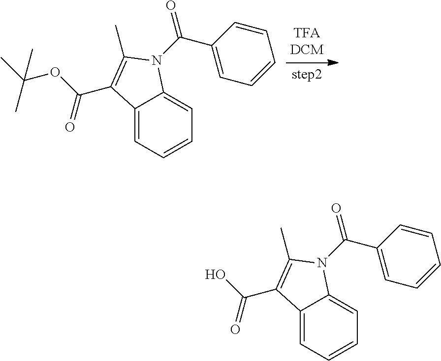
C12=CC=CC=C1N(C(C1=CC=CC=C1)=O)C(C)=C2C(OC(C)(C)C)=O.C12=CC=CC=C1N(C(C1=CC=CC=C1)=O)C(C)=C2C(O)=O
